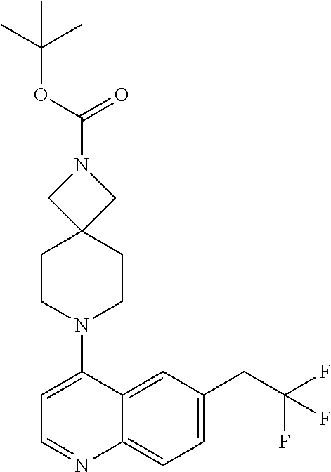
C12=CC(CC(F)(F)F)=CC=C1N=CC=C2N1CCC2(CC1)CN(C(OC(C)(C)C)=O)C2
